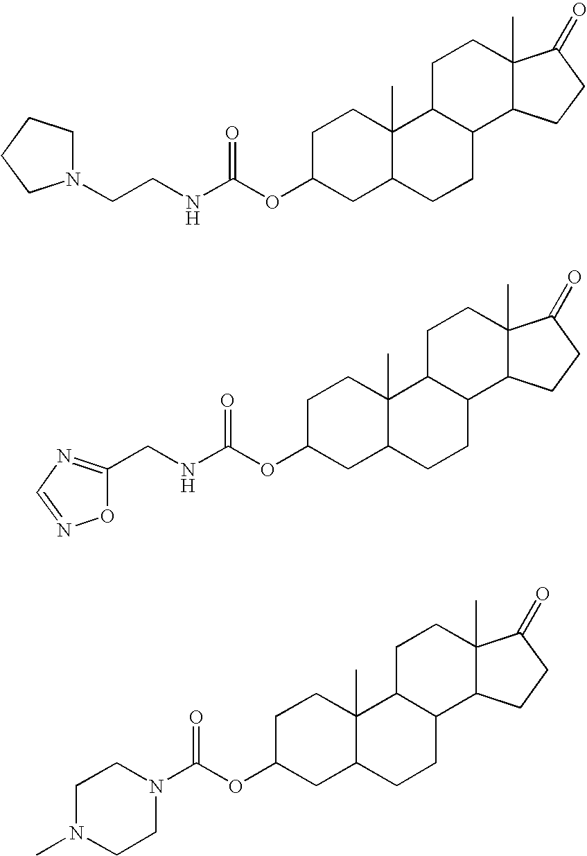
C1C(OC(NCCN2CCCC2)=O)CC2C(C)(C1)C1C(CC2)C2C(C)(CC1)C(=O)CC2.C1C(OC(N2CCN(C)CC2)=O)CC2C(C)(C1)C1C(CC2)C2C(C)(CC1)C(=O)CC2.C1C(OC(NCC2=NC=NO2)=O)CC2C(C)(C1)C1C(CC2)C2C(C)(CC1)C(=O)CC2
